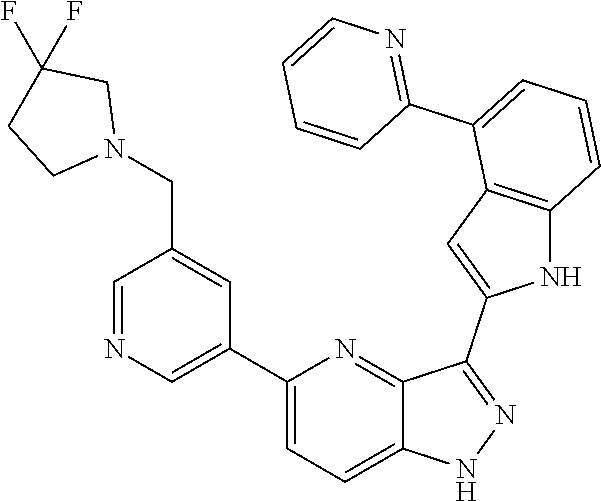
C1(C2=CN=CC(CN3CC(F)(F)CC3)=C2)=CC=C2C(=N1)C(C1=CC3=C(N1)C=CC=C3C1=NC=CC=C1)=NN2
